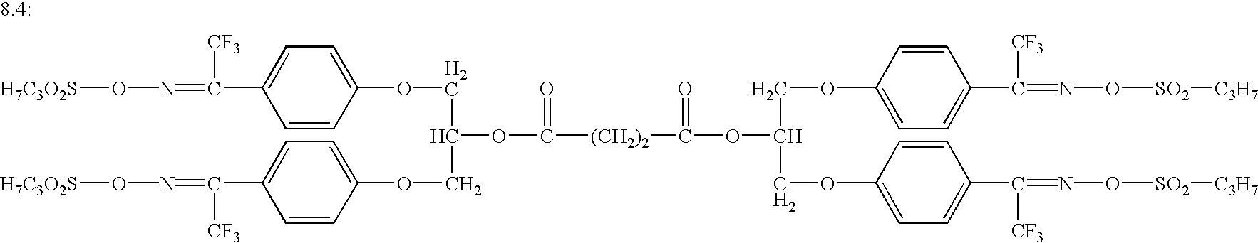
C1(C(=NO[H7C3O2S])[CF3])=CC=C(OCC(OC([(CH2)2]C(OC(COC2=CC=C(C(=NO[SO2][C3H7])[CF3])C=C2)COC2=CC=C(C([CF3])=NO[SO2][C3H7])C=C2)=O)=O)COC2=CC=C(C(=NO[H7C3O2S])[CF3])C=C2)C=C1
